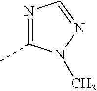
N1=C(C)N(C)N=C1
